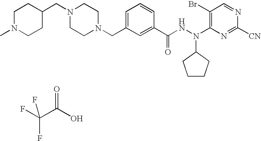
FC(C(O)=O)(F)F.C1(CN2CCN(CC3=CC=CC(C(NN(C4CCCC4)C4=C(Br)C=NC([CN])=N4)=O)=C3)CC2)CCN(C)CC1
